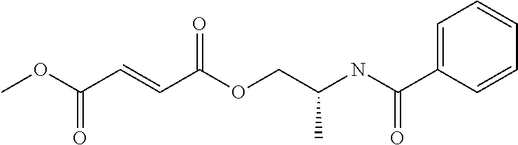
COC(C=CC(OCC(NC(C1=CC=CC=C1)=O)C)=O)=O
